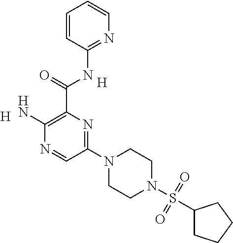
[H].[H].C1(N2CCN(S(=O)(=O)C3CCCC3)CC2)=NC(C(=O)NC2=NC=CC=C2)=C(N)N=C1
